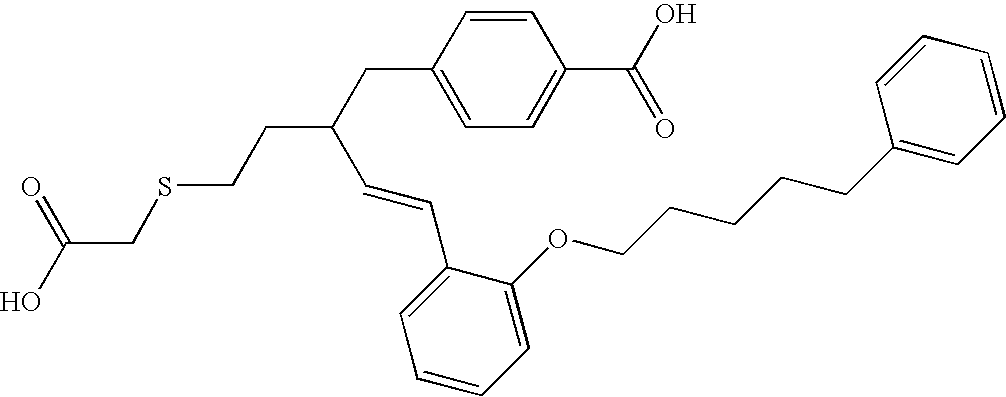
S(CC(O)=O)CCC(CC1=CC=C(C(O)=O)C=C1)C=CC1=CC=CC=C1OCCCCCC1=CC=CC=C1
